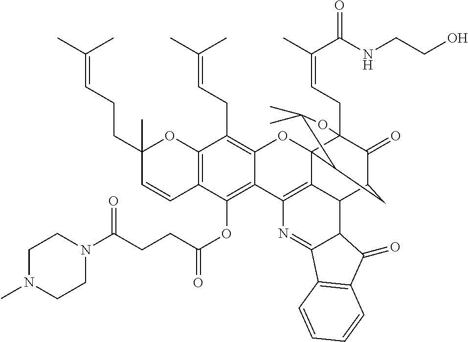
C12=C(C(OC(CCC(N3CCN(C)CC3)=O)=O)=C3C(=C1CC=C(C)C)OC14C5=C3N=C3C(C5C5C(=O)C1(CC=C(C(=O)NCCO)C)OC(C)(C)C4C5)C(=O)C1=C3C=CC=C1)C=CC(CCC=C(C)C)(C)O2
